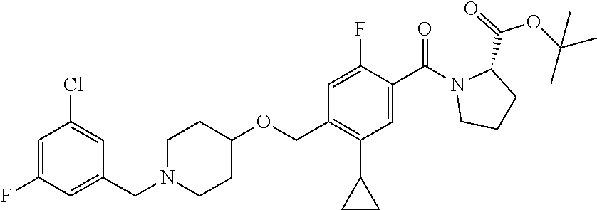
C1(CN2CCC(OCC3=C(C4CC4)C=C(C(N4CCCC4C(=O)OC(C)(C)C)=O)C(F)=C3)CC2)=CC(F)=CC(Cl)=C1
